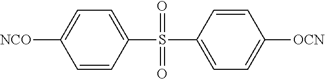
C1=CC(S(=O)(C2=CC=C([OCN])C=C2)=O)=CC=C1[NCO]
